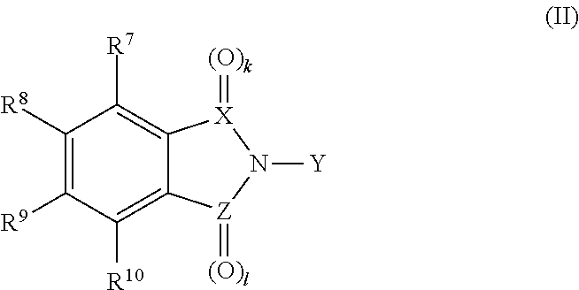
C1([R8])=C([R9])C([R10])=C2C(=C1[R7])[X](=[(O)k])N([Y])[Z]2=[(O)l]
